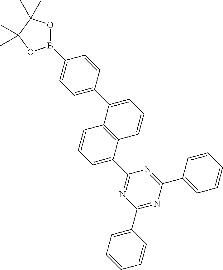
B1(C2=CC=C(C3=CC=CC4=C3C=CC=C4C3=NC(C4=CC=CC=C4)=NC(C4=CC=CC=C4)=N3)C=C2)OC(C)(C)C(C)(C)O1
